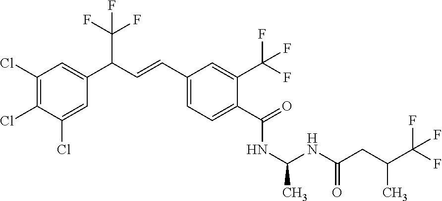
C1(Cl)=C(Cl)C(Cl)=CC(C(C=CC2=CC=C(C(=O)NC(NC(CC(C(F)(F)F)C)=O)C)C(C(F)(F)F)=C2)C(F)(F)F)=C1
